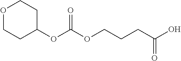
C1OCCC(OC(OCCCC(O)=O)=O)C1
